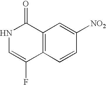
N1C=C(F)C2=C(C1=O)C=C([NO2])C=C2
